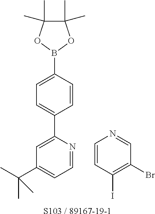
C1(C(C)(C)C)=CC=NC(C2=CC=C(B3OC(C)(C)C(C)(C)O3)C=C2)=C1.C1=CC(I)=C(Br)C=N1.[S103 / 89167-19-1]
